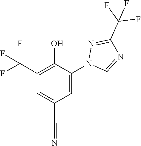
C1=C(C#N)C=C(N2N=C(C(F)(F)F)N=C2)C(O)=C1C(F)(F)F
